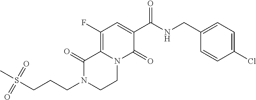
C12=C(F)C=C(C(=O)NCC3=CC=C(Cl)C=C3)C(=O)N1CCN(CCCS(C)(=O)=O)C2=O
